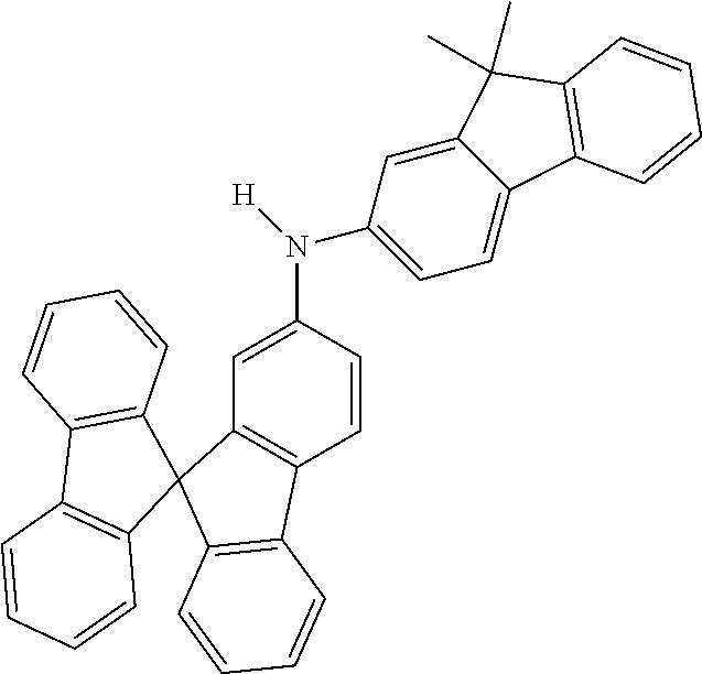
C1=CC(N(C2=CC=C3C(=C2)C(C)(C)C2=C3C=CC=C2)[H])=CC2=C1C1=C(C23C2=C(C4=C3C=CC=C4)C=CC=C2)C=CC=C1
